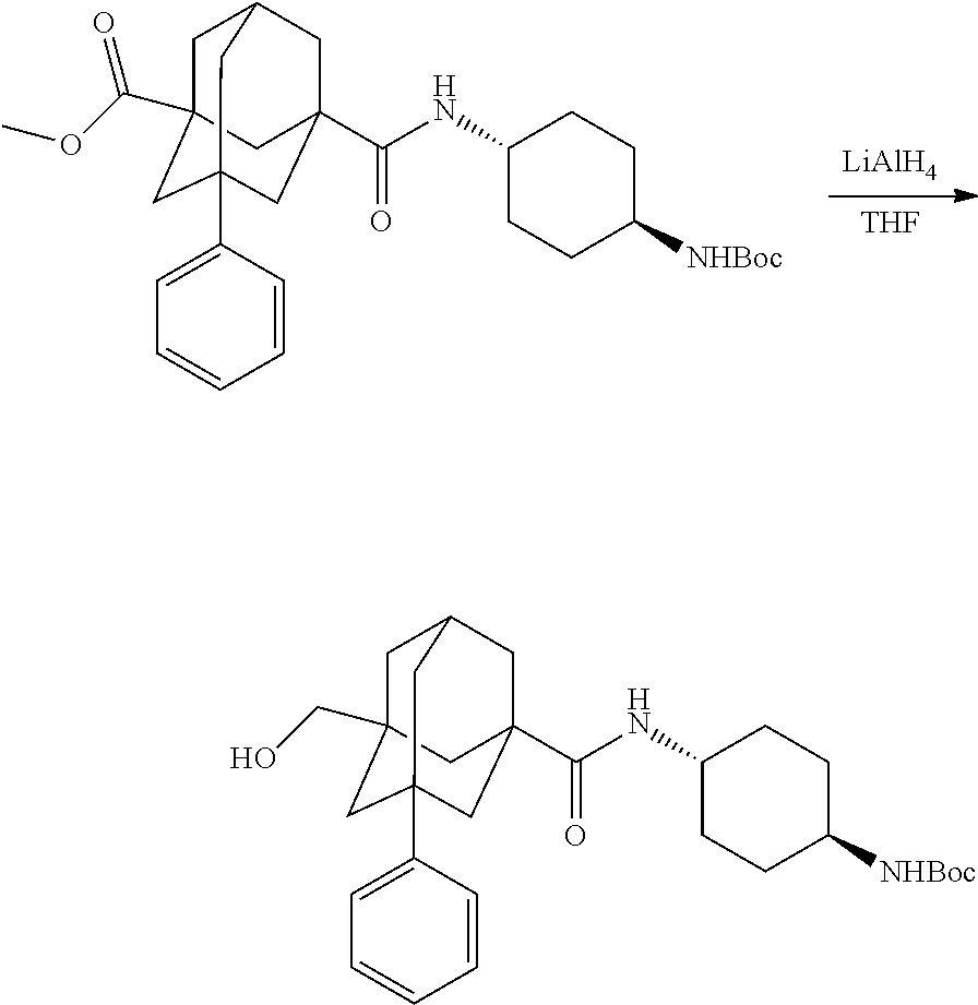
[THF].[LiAlH4].C1C2(C(OC)=O)CC3(C4=CC=CC=C4)CC(C(NC4CCC([NHBoc])CC4)=O)(CC1C3)C2.C1C2(CO)CC3(C4=CC=CC=C4)CC(C(NC4CCC([NHBoc])CC4)=O)(CC1C3)C2
